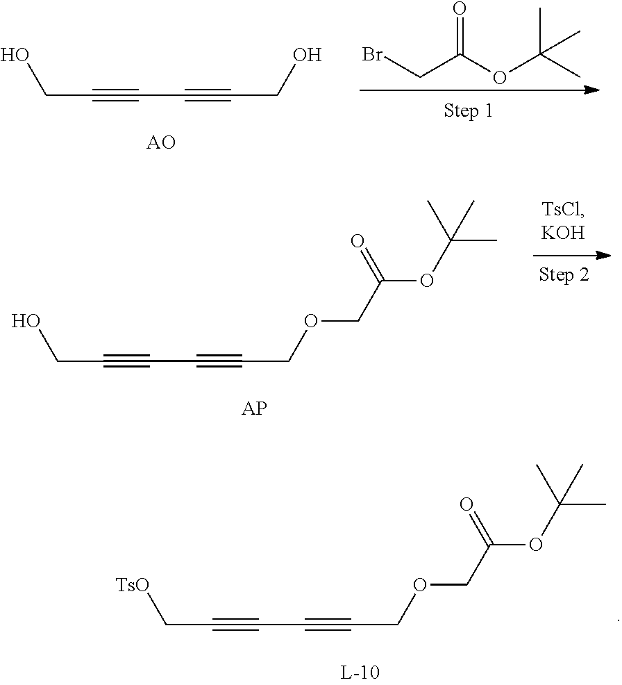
OCC#CC#CCO.BrCC(OC(C)(C)C)=O.OCC#CC#CCOCC(OC(C)(C)C)=O.[TsO]CC#CC#CCOCC(OC(C)(C)C)=O
